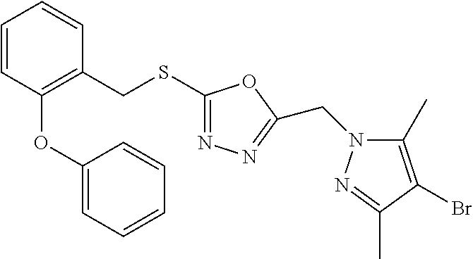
C1=CC(OC2=CC=CC=C2)=C(CSC2=NN=C(CN3C(C)=C(Br)C(C)=N3)O2)C=C1
